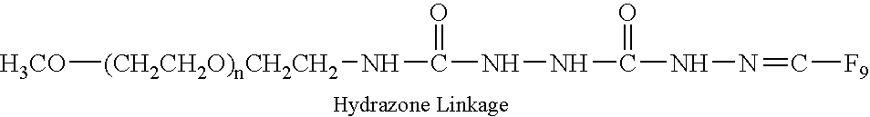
[H3CO][(CH2CH2O)nCH2CH2]NC(=O)NNC(=O)NN=C[F9]
